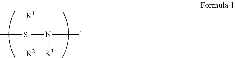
C[Si]([R1])([R2])N([R3])C
